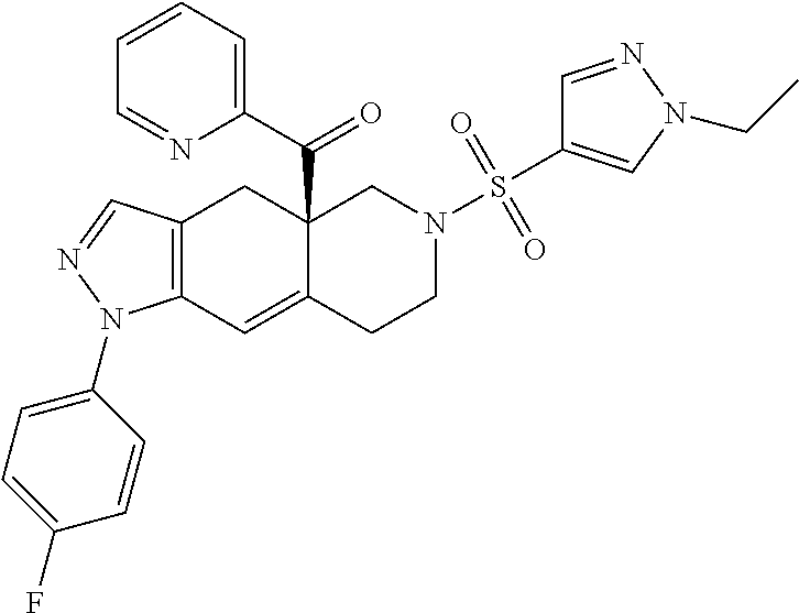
C12=C(C=C3C(C(C4=CC=CC=N4)=O)(C1)CN(S(=O)(=O)C1=CN(CC)N=C1)CC3)N(C1=CC=C(F)C=C1)N=C2
